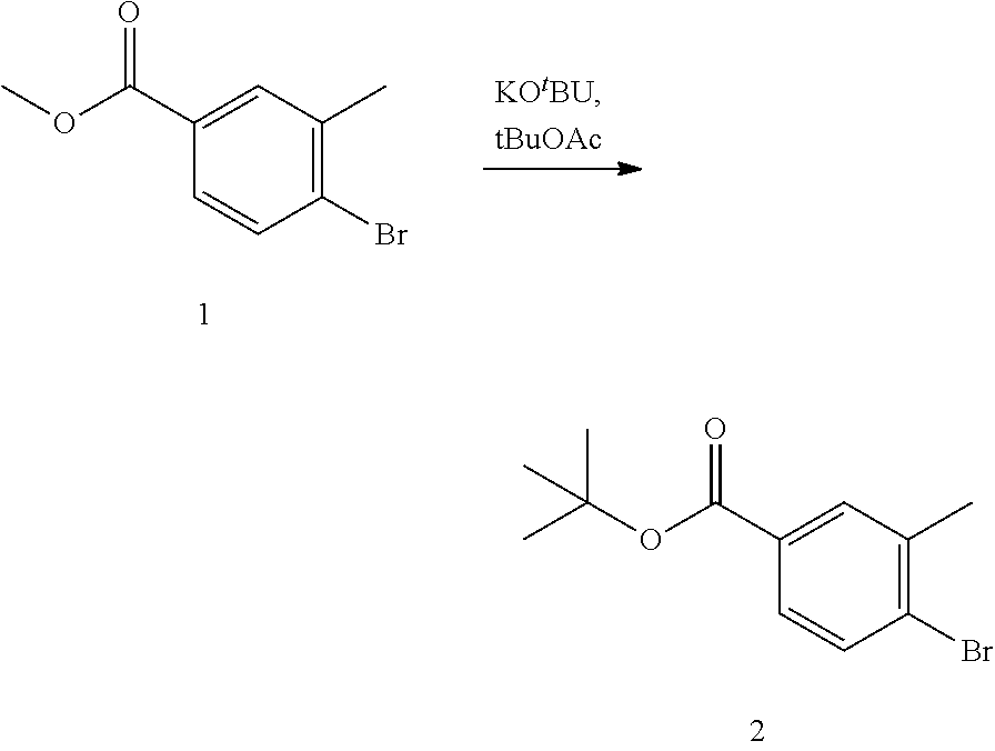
C1(Br)=C(C)C=C(C(OC)=O)C=C1.C1(Br)=C(C)C=C(C(OC(C)(C)C)=O)C=C1
